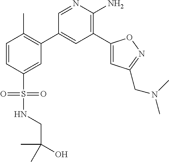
C1=CC(S(NCC(C)(C)O)(=O)=O)=CC(C2=CC(C3=CC(CN(C)C)=NO3)=C(N)N=C2)=C1C
